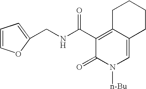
C12=CN([n-Bu])C(=O)C(C(NCC3=CC=CO3)=O)=C1CCCC2
